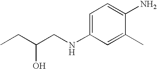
CCC(CNC1=CC=C(N)C(C)=C1)O
